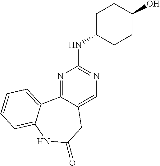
N1=C2C(=CN=C1NC1CCC(O)CC1)CC(=O)NC1=CC=CC=C21
